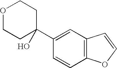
C12=C(C=C(C3(O)CCOCC3)C=C1)C=CO2
